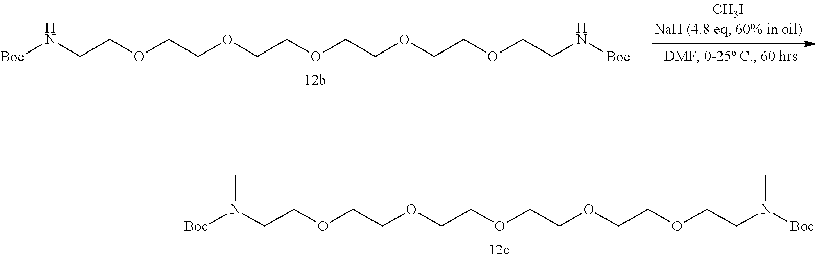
[Boc]N(CCOCCOCCOCCOCCOCCN([Boc])C)C.[Boc]NCCOCCOCCOCCOCCOCCN[Boc]
